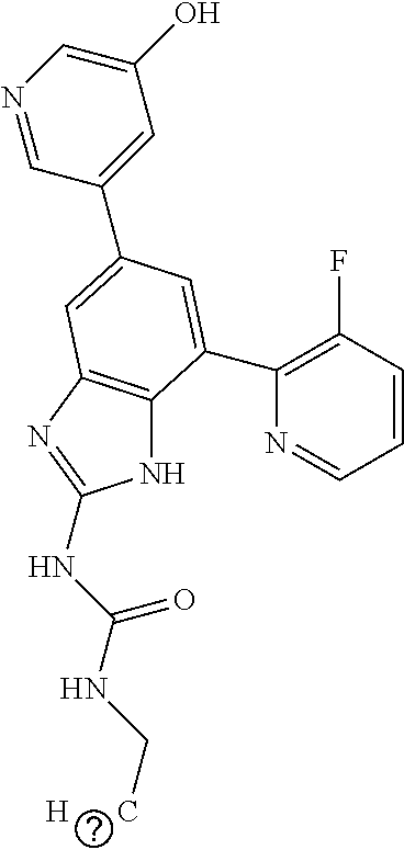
N1=CC(C2=CC3=C(NC(NC(NC[H      C])=O)=N3)C(C3=C(F)C=CC=N3)=C2)=CC(O)=C1
